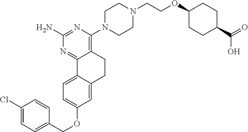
C1(N)=NC(N2CCN(CCOC3CCC(C(=O)O)CC3)CC2)=C2C(=N1)C1=CC=C(OCC3=CC=C(Cl)C=C3)C=C1CC2
